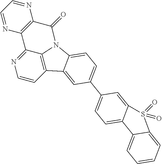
C1=CC2=C3C(=N1)C1=C(N=CC=N1)C(=O)N3C1=CC=C(C3=CC=C4C(=C3)S(=O)(=O)C3=CC=CC=C43)C=C21
